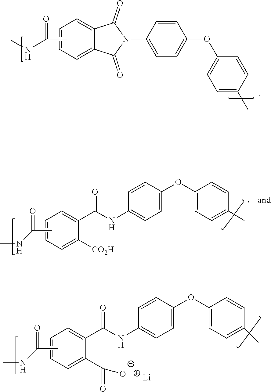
C1(OC2=CC=C(NC(C3=CC=CC=C3[CO2H])=O)C=C2)=CC=C(C)C=C1.CC(NC)=O.CC(NC)=O.C12=CC=CC=C1C(=O)N(C1=CC=C(OC3=CC=C(C)C=C3)C=C1)C2=O.C1(OC2=CC=C(NC(C3=CC=CC=C3C(=O)[O-])=O)C=C2)=CC=C(C)C=C1.CC(NC)=O.[Li]
